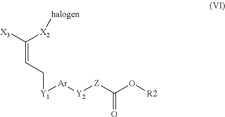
[Z](C(O[R2])=O)[Y2][Ar][Y1]CC=C([X3])[X2][halogen]
